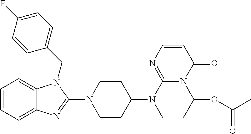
C1=CC=C2C(=C1)N(CC1=CC=C(F)C=C1)C(N1CCC(N(C)C3=NC=CC(=O)N3C(C)OC(C)=O)CC1)=N2
